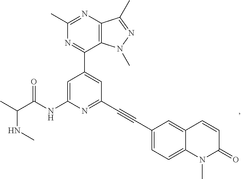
N(C(C)C(NC1=CC(C2=NC(C)=NC3=C2N(C)N=C3C)=CC(C#CC2=CC=C3C(=C2)C=CC(=O)N3C)=N1)=O)C
